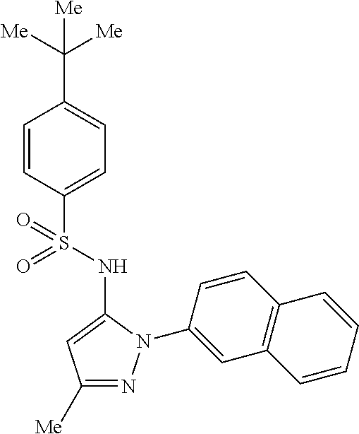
C1=CC(S(=O)(NC2=CC([Me])=NN2C2=CC3=C(C=C2)C=CC=C3)=O)=CC=C1C([Me])([Me])[Me]
